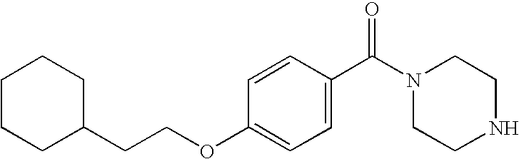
C1=C(C(N2CCNCC2)=O)C=CC(OCCC2CCCCC2)=C1
